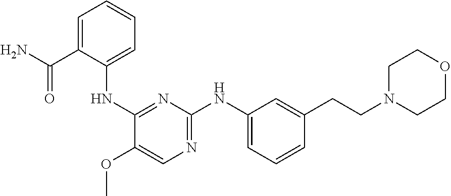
N1=C(NC2=CC=CC(CCN3CCOCC3)=C2)N=C(NC2=CC=CC=C2C(N)=O)C(OC)=C1
